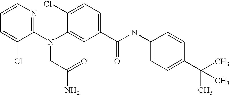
C1=CN=C(N(C2=CC(C(NC3=CC=C(C(C)(C)C)C=C3)=O)=CC=C2Cl)CC(N)=O)C(Cl)=C1
